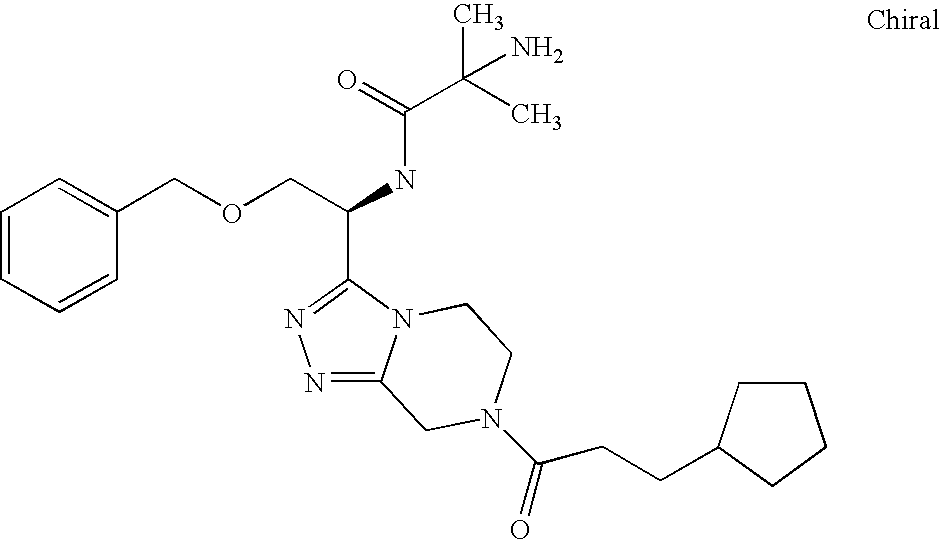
N1=C2N(C(C(COCC3=CC=CC=C3)NC(C(C)(C)N)=O)=N1)CCN(C(=O)CCC1CCCC1)C2
